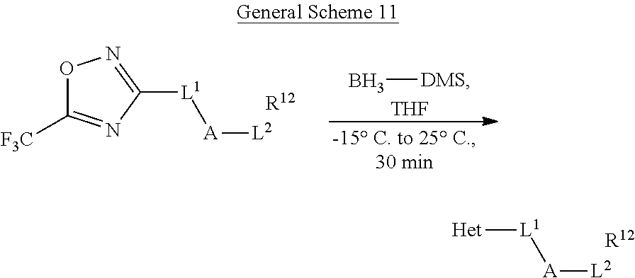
O1C([F3C])=NC([L1][A][L2])=N1.[R12].B[DMS].[THF].[Het][L1][A][L2].[R12]
